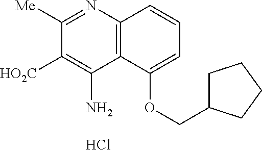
Cl.C12=C(N=C([Me])C([HO2C])=C1N)C=CC=C2OCC1CCCC1
